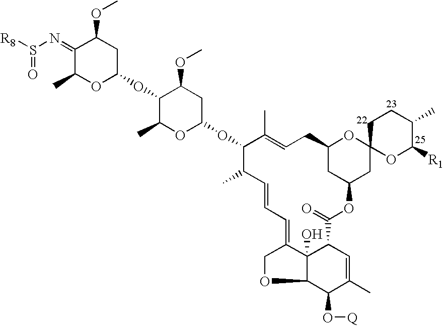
C1(=NS([R8])=O)C(C)OC(OC2C(C)OC(OC3C(C)C=CC=C4COC5C(O[Q])C(C)=CC(C(=O)OC6CC7(OC(C6)CC=C3C)OC([R1])C(C)CC7)C54O)CC2OC)CC1OC
